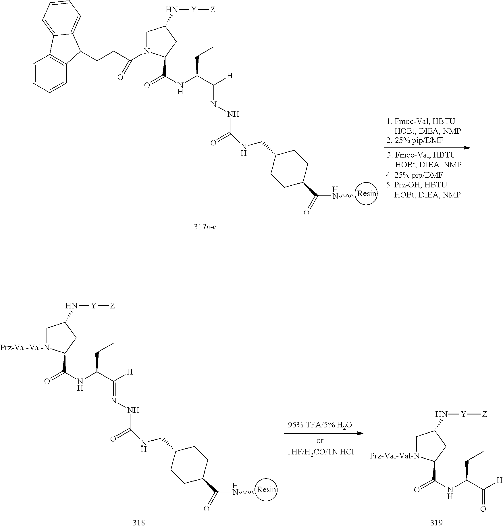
C(=O)(NCC1CCC(C(NC)=O)CC1)NN=C(C(NC(=O)C1[Prz-Val-Val-N]CC(N[Y][Z])C1)CC)[H].O=C(C(NC(=O)C1[Prz-Val-Val-N]CC(N[Y][Z])C1)CC)[H].C(=O)(NCC1CCC(C(NC)=O)CC1)NN=C(C(NC(=O)C1N(C(CCC2C3=C(C=CC=C3)C3=CC=CC=C23)=O)CC(N[Y][Z])C1)CC)[H]
